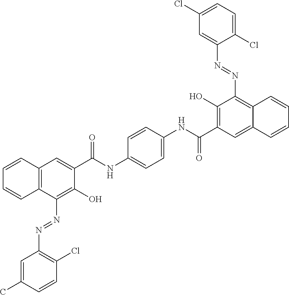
C1=CC2=C(C=C1)C(N=NC1=C(Cl)C=CC(C)=C1)=C(O)C(C(NC1=CC=C(NC(C3=C(O)C(N=NC4=CC(Cl)=CC=C4Cl)=C4C(=C3)C=CC=C4)=O)C=C1)=O)=C2
